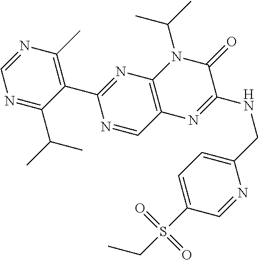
N1=C(C(C)C)C(C2=NC3=C(C=N2)N=C(NCC2=CC=C(S(CC)(=O)=O)C=N2)C(=O)N3C(C)C)=C(C)N=C1
